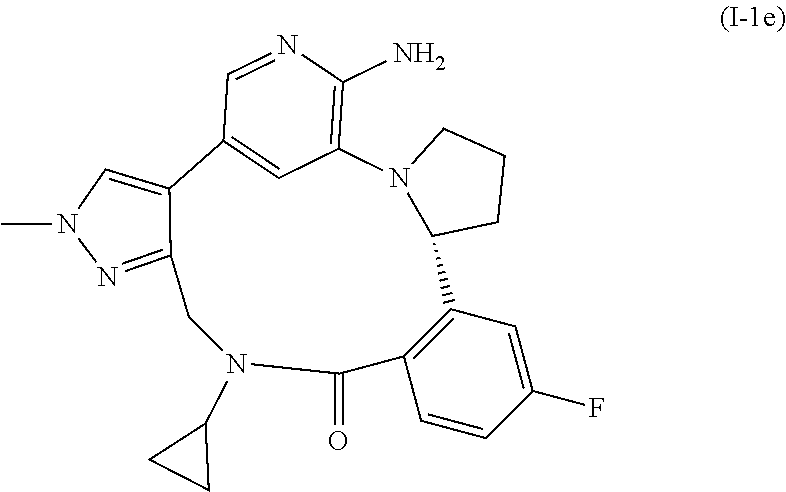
C1=NC(N)=C2C=C1C1=CN(C)N=C1CN(C1CC1)C(=O)C1=C(C3N2CCC3)C=C(F)C=C1
